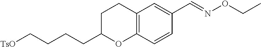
[TsO]CCCCC1OC2=C(CC1)C=C(C=NOCC)C=C2
